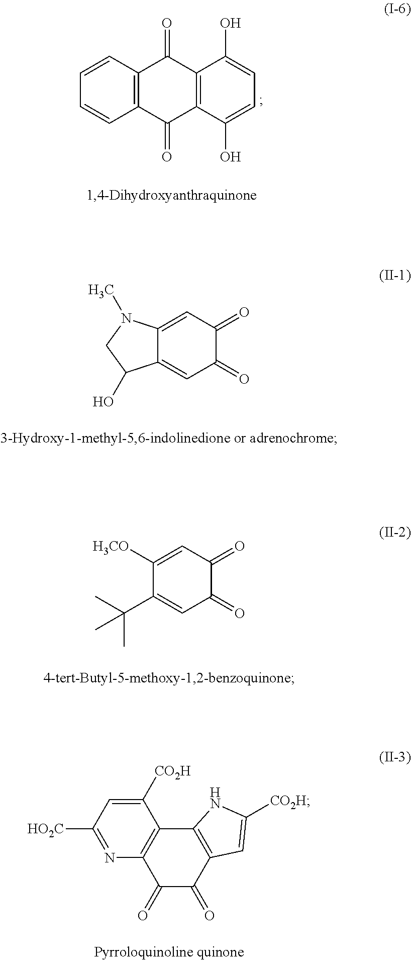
C12=C(C=CC=C1)C(=O)C1=C(C2=O)C(O)=CC=C1O.C12=CC(=O)C(=O)C=C1C(O)CN2C.C1([H3CO])=CC(=O)C(=O)C=C1C(C)(C)C.C1([CO2H])=CC([HO2C])=NC2=C1C1=C(C(=O)C2=O)C=C([CO2H])N1
